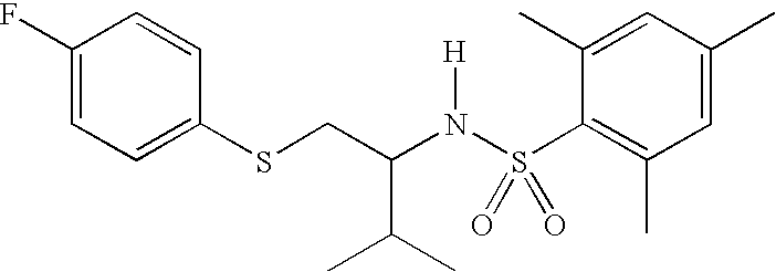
C1(F)=CC=C(SCC(N(S(C2=C(C)C=C(C)C=C2C)(=O)=O)[H])C(C)C)C=C1
